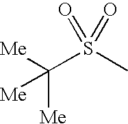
S(C)(=O)(=O)C([Me])([Me])[Me]
